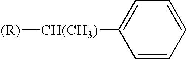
[CH(CH3)](C1=CC=CC=C1)[(R)]
